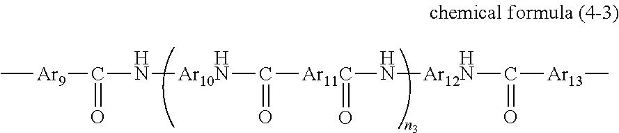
C[Ar9]C(N[Ar10])=O.NC([Ar11C](N[Ar12])=O)=O.NC([Ar13]C)=O
